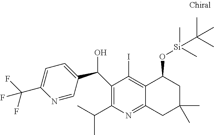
C1(C(C2=CC=C(C(F)(F)F)N=C2)O)=C(C(C)C)N=C2C(=C1I)C(O[Si](C(C)(C)C)(C)C)CC(C)(C)C2
